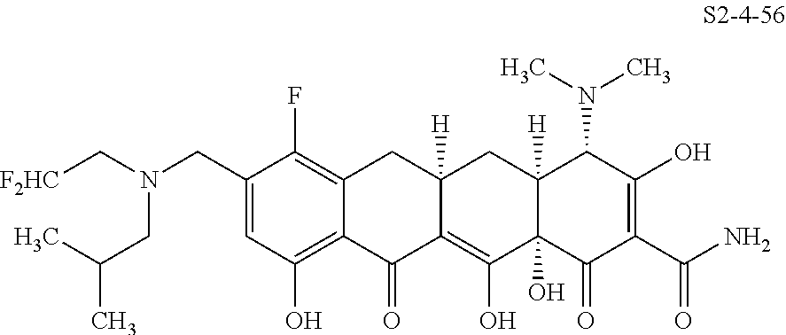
C1(CN(C[F2HC])CC(C)C)=CC(O)=C2C(=C1F)CC1([H])C(=C(O)C3(O)C([H])(C1)C(N(C)C)C(O)=C(C(N)=O)C3=O)C2=O
